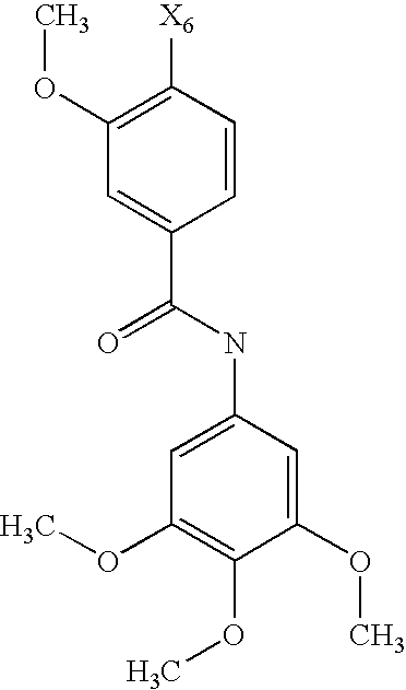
C1(OC)=C([X6])C=CC(C(=O)NC2=CC(OC)=C(OC)C(OC)=C2)=C1
